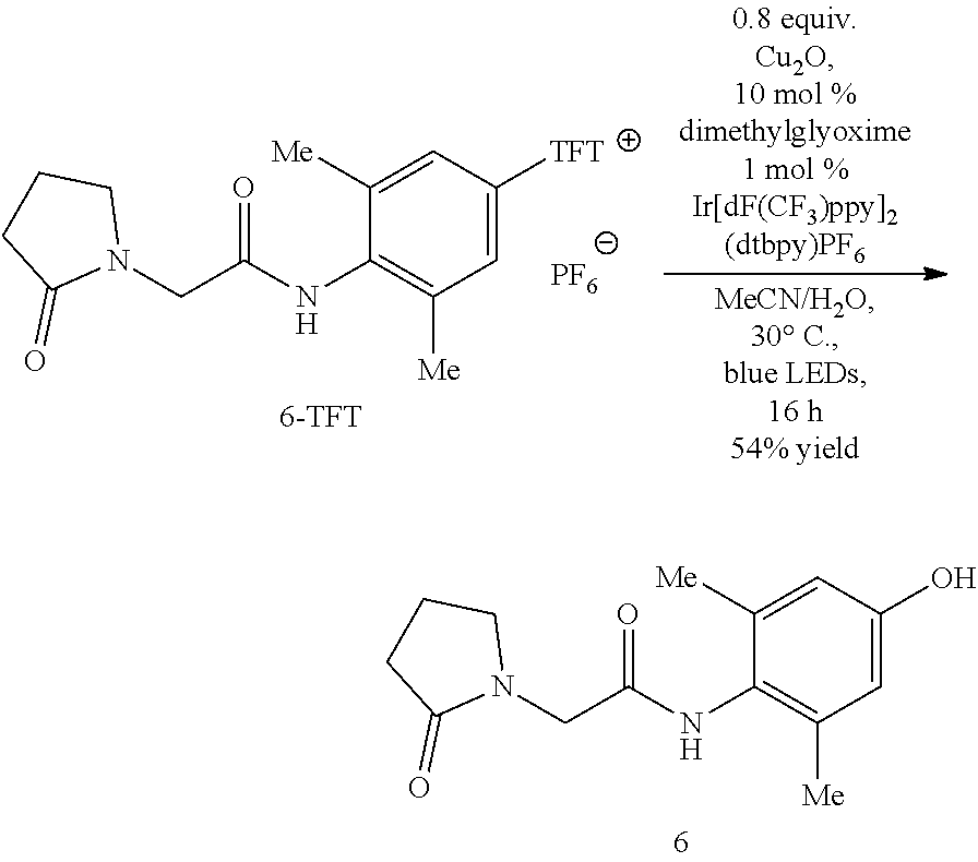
[PF6].C1([Me])=CC([TFT])=CC([Me])=C1NC(CN1CCCC1=O)=O.C1([Me])=CC(O)=CC([Me])=C1NC(CN1CCCC1=O)=O
